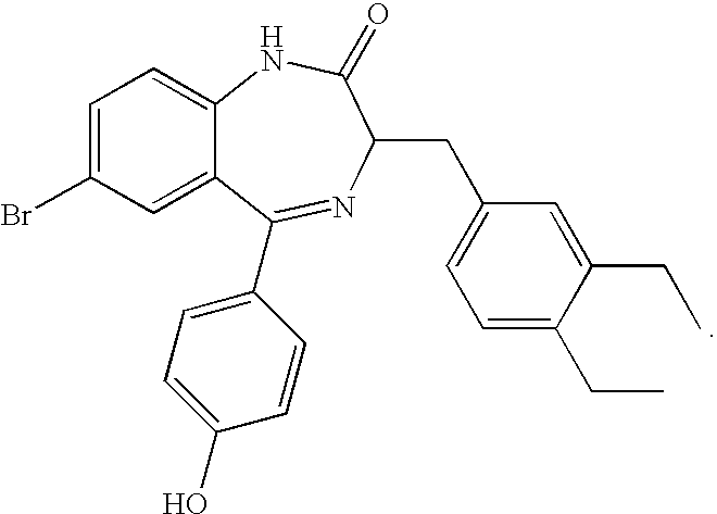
C1=C(Br)C=C2C(=C1)NC(=O)C(CC1=CC=C(CC)C(CC)=C1)N=C2C1=CC=C(O)C=C1
